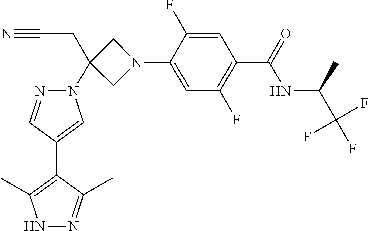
C1(F)=CC(C(=O)NC(C)C(F)(F)F)=C(F)C=C1N1CC(CC#N)(N2N=CC(C3=C(C)NN=C3C)=C2)C1
